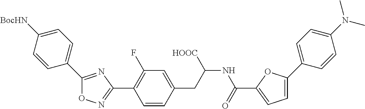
C1(C2=C(F)C=C(CC(NC(=O)C3=CC=C(C4=CC=C(N(C)C)C=C4)O3)[HOOC])C=C2)=NOC(C2=CC=C([BocHN])C=C2)=N1
